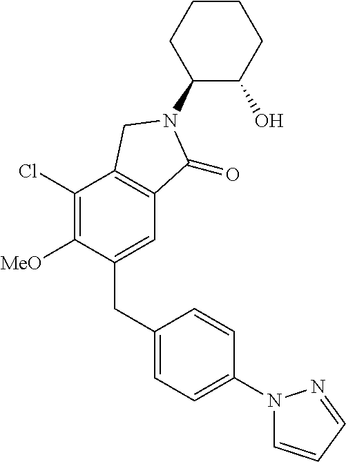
C1(Cl)=C([MeO])C(CC2=CC=C(N3C=CC=N3)C=C2)=CC2=C1CN(C1C(O)CCCC1)C2=O
